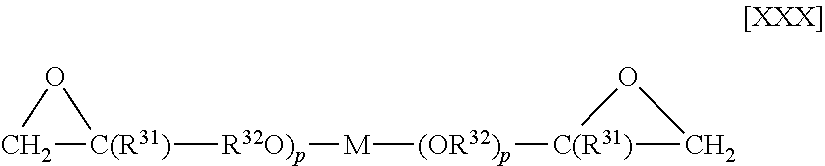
C1[C(R31)]([R32O)p][M][(OR32)p][C(R31)]2CO2)O1
